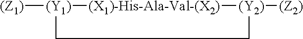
[(Z1)][(Y1)]1[(X1)-His-Ala-Val-(X2)][(Y2)]([(Z2)])CC1
